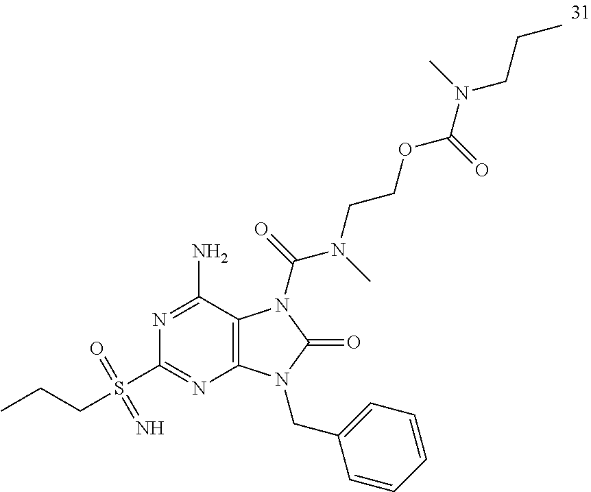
N1=C(N)C2=C(N=C1S(=O)(=N)CCC)N(CC1=CC=CC=C1)C(=O)N2C(N(CCOC(N(CCC)C)=O)C)=O
